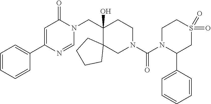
C1=C(C2=CC=CC=C2)N=CN(CC2(O)C3(CN(C(N4C(C5=CC=CC=C5)CS(=O)(=O)CC4)=O)CC2)CCCC3)C1=O
